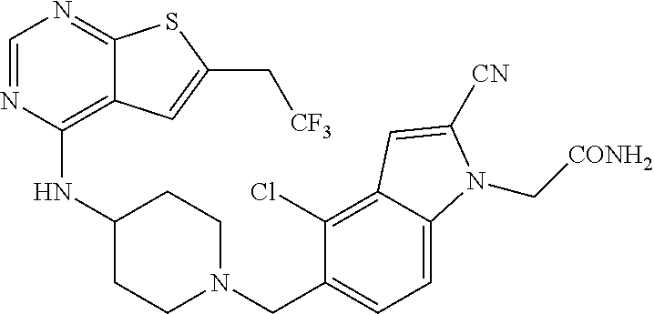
C1=NC(NC2CCN(CC3=CC=C4C(=C3Cl)C=C([CN])N4C[CONH2])CC2)=C2C(=N1)SC(C[CF3])=C2
